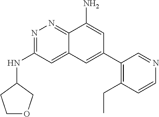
N(C1=NN=C2C(=C1)C=C(C1=C(CC)C=CN=C1)C=C2N)C1CCOC1
